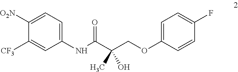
C1=C(OCC(C(NC2=CC=C([O2N])C([CF3])=C2)=O)(O)C)C=CC(F)=C1
